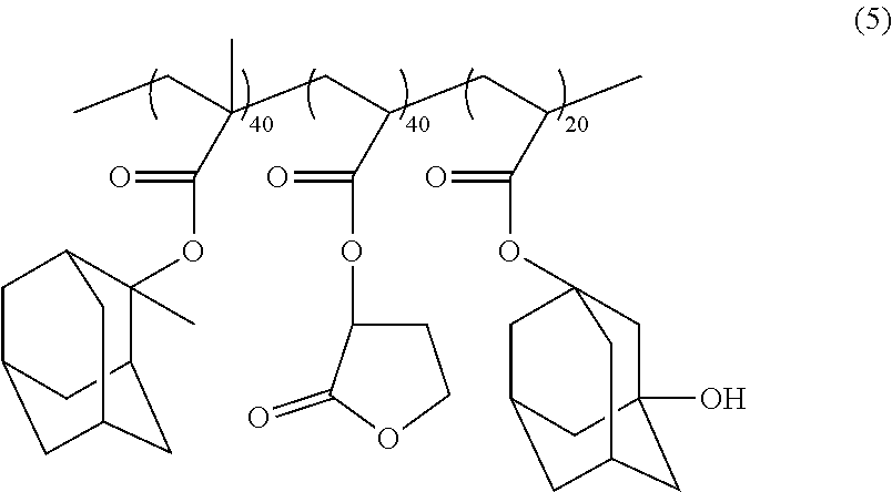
C1(C)(OC(=O)C(CC)(CC(C(OC2CCOC2=O)=O)CC(C(OC23CC4(O)CC(CC(C2)C4)C3)=O)C)C)C2CC3CC(CC1C3)C2
